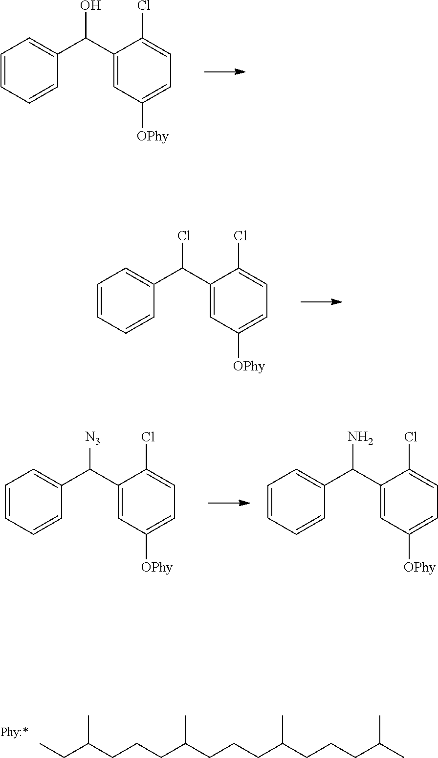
C1(C(C2=CC([OPhy])=CC=C2Cl)O)=CC=CC=C1.[Phy:*].CCC(CCCC(CCCC(CCCC(C)C)C)C)C.C1(C(C2=CC([OPhy])=CC=C2Cl)Cl)=CC=CC=C1.C1(C(C2=CC([OPhy])=CC=C2Cl)[N3])=CC=CC=C1.C1(C(C2=CC([OPhy])=CC=C2Cl)N)=CC=CC=C1
